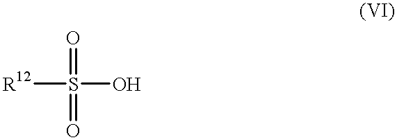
O=S(=O)(O)[R12]
